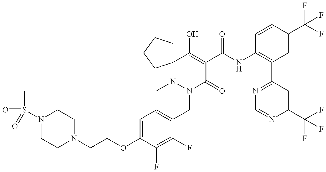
N1(S(=O)(C)=O)CCN(CCOC2=CC=C(CN3C(=O)C(C(NC4=C(C5=NC=NC(C(F)(F)F)=C5)C=C(C(F)(F)F)C=C4)=O)=C(O)C4(N3C)CCCC4)C(F)=C2F)CC1
